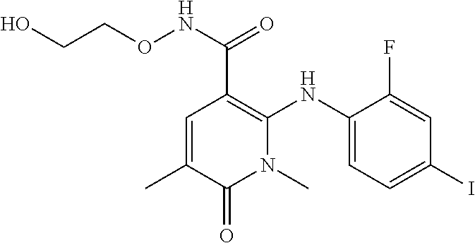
C1=C(C)C(=O)N(C)C(NC2=CC=C(I)C=C2F)=C1C(NOCCO)=O
